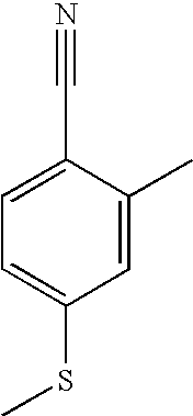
C1=C(C)C(C#N)=CC=C1SC
